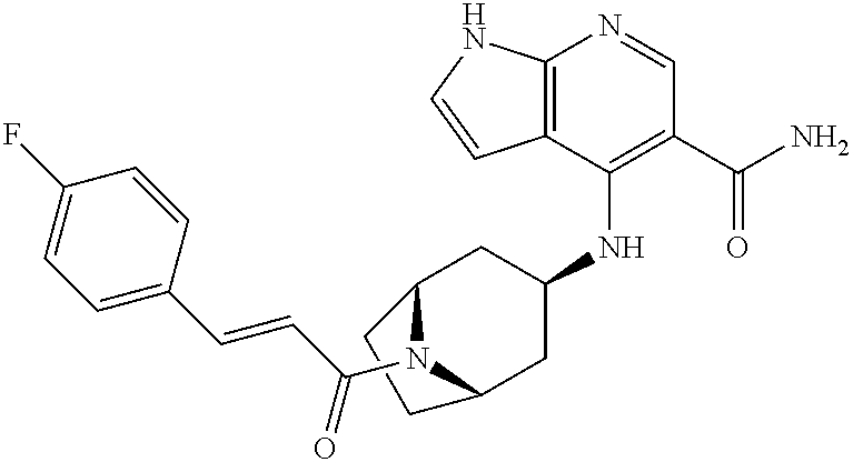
C12=C(C(NC3CC4N(C(C=CC5=CC=C(F)C=C5)=O)C(C3)CC4)=C(C(N)=O)C=N1)C=CN2
